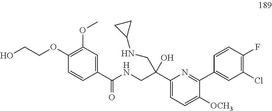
C1(OCCO)=C(OC)C=C(C(NCC(C2=CC=C([OCH3])C(C3=CC(Cl)=C(F)C=C3)=N2)(O)CNC2CC2)=O)C=C1
